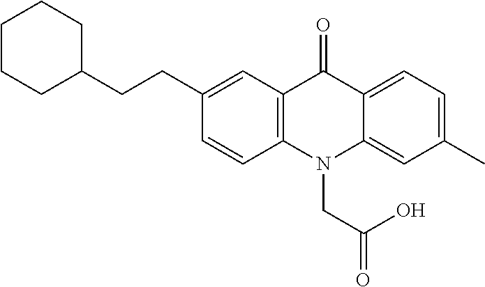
C12=C(N(CC(O)=O)C3=CC(C)=CC=C3C1=O)C=CC(CCC1CCCCC1)=C2
